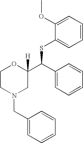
C1(OC)=CC=CC=C1SC(C1([H])OCCN(CC2=CC=CC=C2)C1)C1=CC=CC=C1
